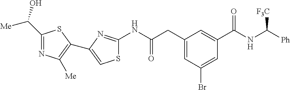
C1(C(O)[Me])=NC([Me])=C(C2=CSC(NC(CC3=CC(Br)=CC(C(NC([Ph])[F3C])=O)=C3)=O)=N2)S1
